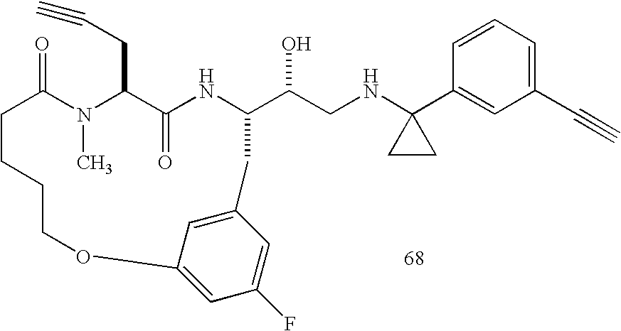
C1=CC=C(C#C)C=C1C1(NCC(O)C2NC(=O)C(CC#C)N(C)C(=O)CCCCOC3=CC(F)=CC(=C3)C2)CC1
